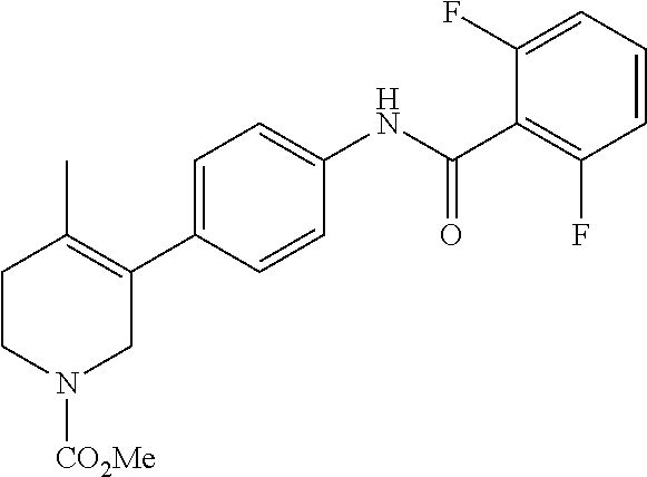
C1=C(C2=C(C)CCN([CO2Me])C2)C=CC(NC(C2=C(F)C=CC=C2F)=O)=C1
